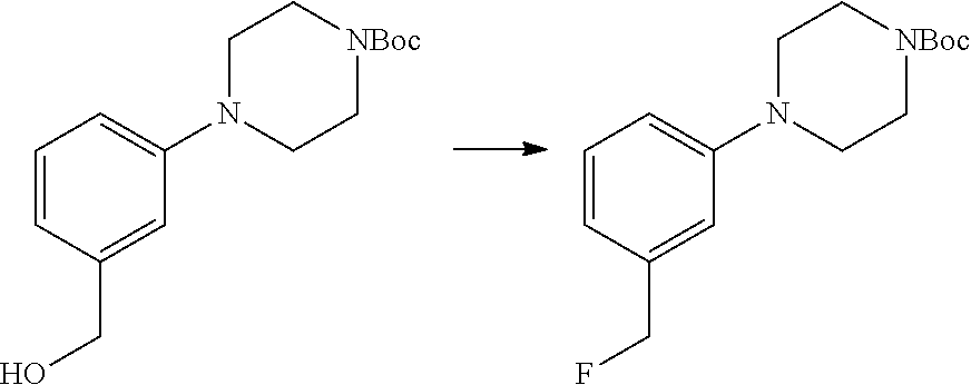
C1=CC(CF)=CC(N2CC[NBoc]CC2)=C1.C1=CC(CO)=CC(N2CC[NBoc]CC2)=C1
